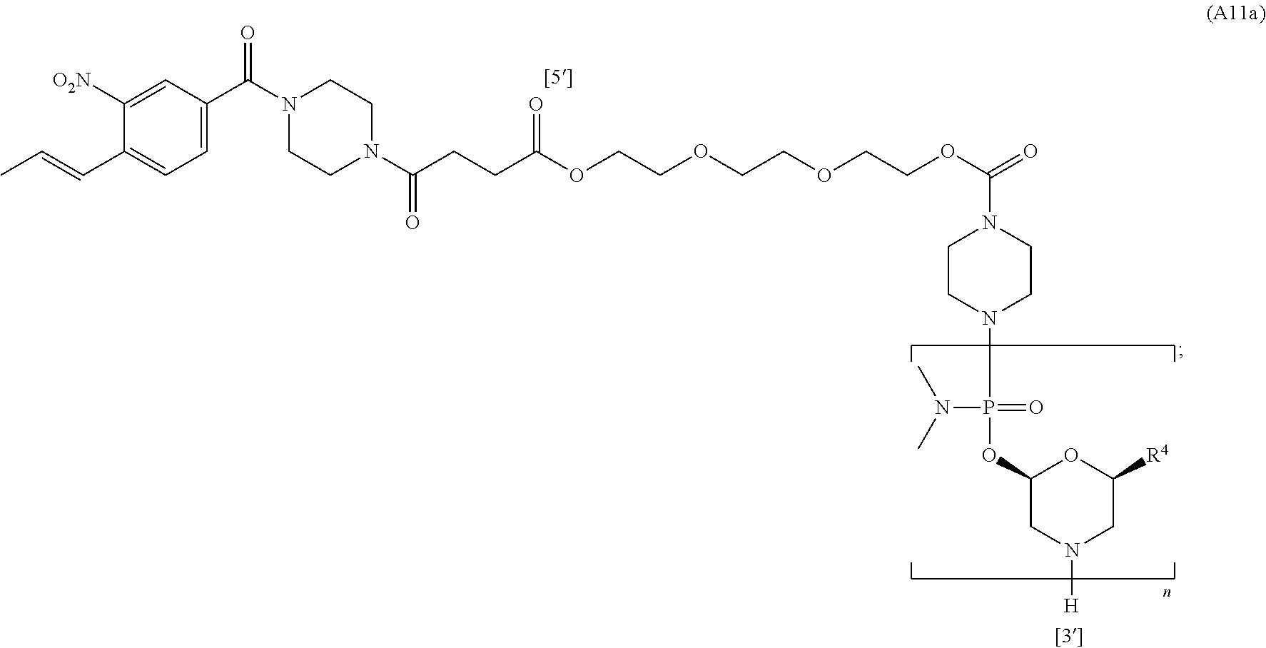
C1=C(C(N2CCN(C(CCC(OCCOCCOCCOC(=O)N3CCN(P(=O)(N(C)C)OC4CN([H])CC([R4])O4)CC3)=O)=O)CC2)=O)C=C([O2N])C(C=CC)=C1
